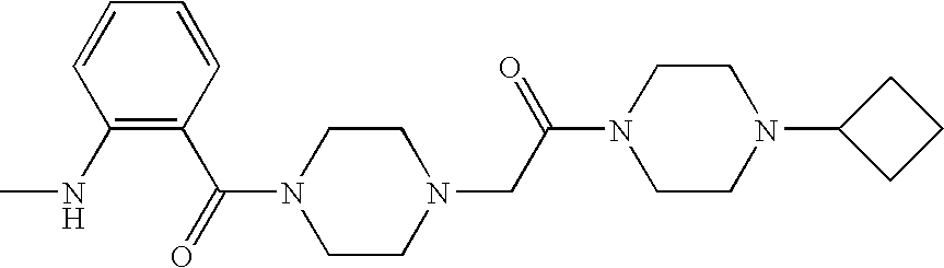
C1(NC)=C(C(N2CCN(CC(=O)N3CCN(C4CCC4)CC3)CC2)=O)C=CC=C1
